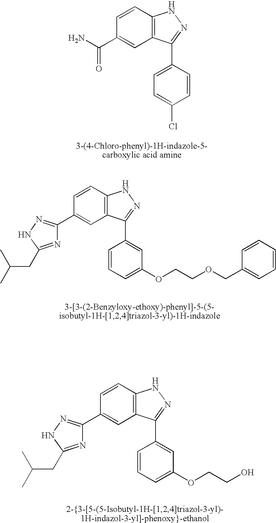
C1=CC2=C(C=C1C(N)=O)C(C1=CC=C(Cl)C=C1)=NN2.C1=CC2=C(C=C1C1=NNC(CC(C)C)=N1)C(C1=CC(OCCOCC3=CC=CC=C3)=CC=C1)=NN2.C1=CC2=C(C=C1C1=NNC(CC(C)C)=N1)C(C1=CC(OCCO)=CC=C1)=NN2
